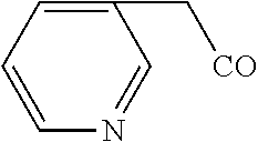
C1=C(C[CO])C=NC=C1
